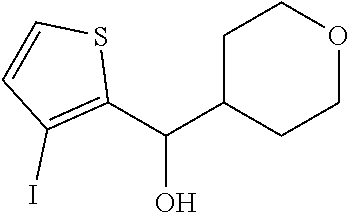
C1C(C(C2=C(I)C=CS2)O)CCOC1
